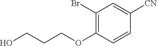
C1(OCCCO)=C(Br)C=C([CN])C=C1
